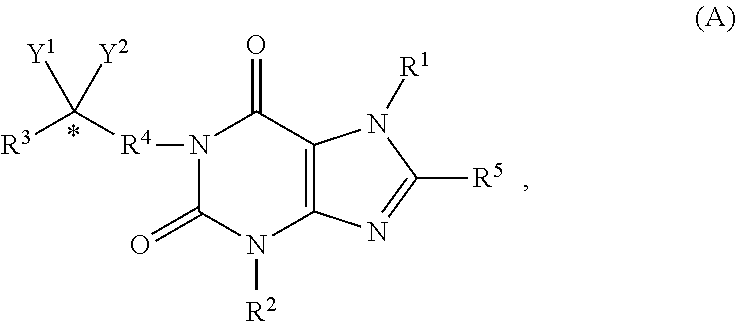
N1([R4]C([R3])([Y1])[Y2])C(=O)N([R2])C2=C(C1=O)N([R1])C([R5])=N2
